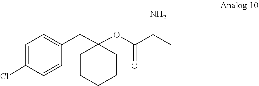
O(C(=O)C(N)C)C1(CC2=CC=C(Cl)C=C2)CCCCC1
